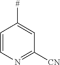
C1=CN=C([CN])C=C1[#]
